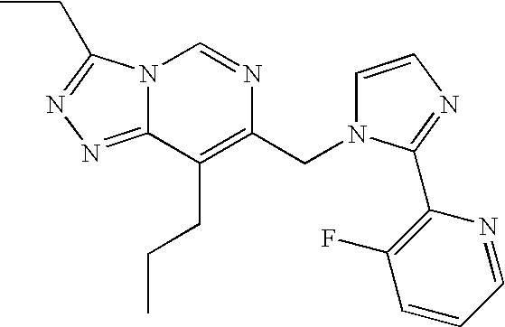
N12C(=NN=C1CC)C(CCC)=C(CN1C=CN=C1C1=C(F)C=CC=N1)N=C2
